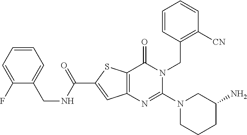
C12=C(SC(C(NCC3=CC=CC=C3F)=O)=C1)C(=O)N(CC1=C([CN])C=CC=C1)C(N1CCCC(N)C1)=N2
